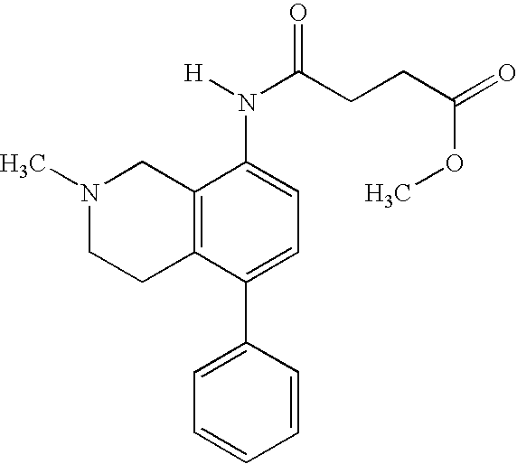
C12=C(C(C3=CC=CC=C3)=CC=C1N(C(CCC(=O)OC)=O)[H])CCN(C)C2
